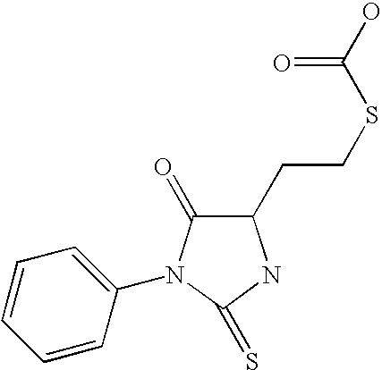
C1=CC=CC(N2C(=O)C(CCSC(O)=O)NC2=S)=C1
